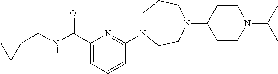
C1N(C2=NC(C(NCC3CC3)=O)=CC=C2)CCN(C2CCN(C(C)C)CC2)CC1
